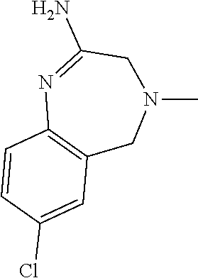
N1=C(N)CN(C)CC2=C1C=CC(Cl)=C2
